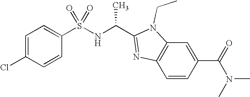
C1=C(Cl)C=CC(S(NC(C2=NC3=C(C=C(C(=O)N(C)C)C=C3)N2CC)C)(=O)=O)=C1
